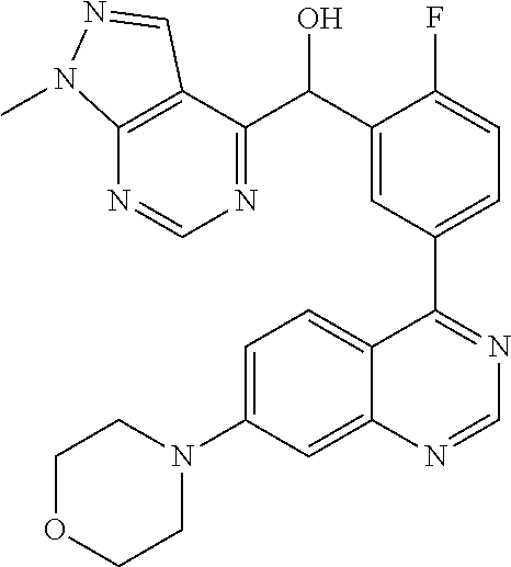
C1=C(N2CCOCC2)C=C2C(=C1)C(C1=CC=C(F)C(C(O)C3=NC=NC4=C3C=NN4C)=C1)=NC=N2
